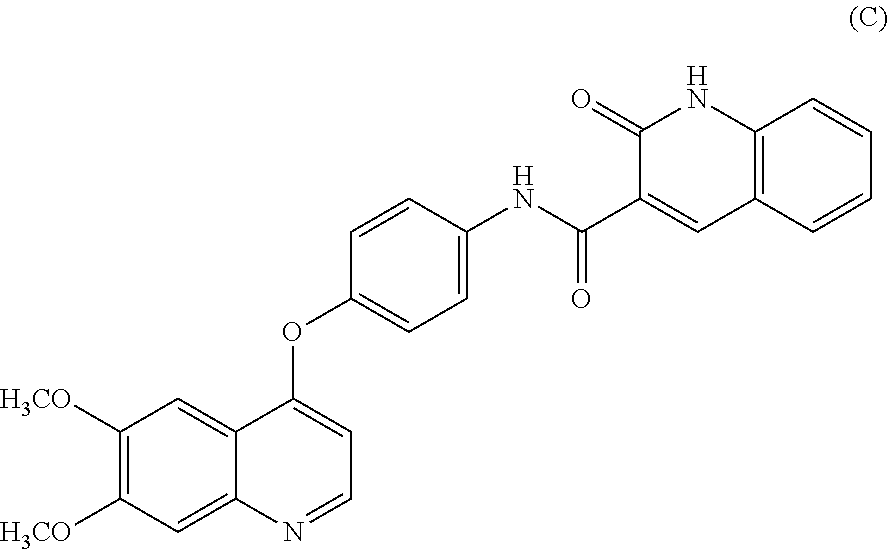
C1([H3CO])=C([H3CO])C=C2C(=C1)C(OC1=CC=C(NC(C3=CC4=C(NC3=O)C=CC=C4)=O)C=C1)=CC=N2
